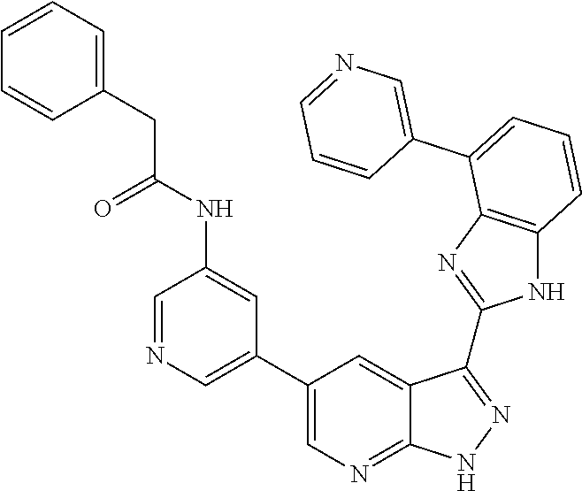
N1=CC=CC(C2=CC=CC3=C2N=C(C2=NNC4=NC=C(C5=CN=CC(NC(CC6=CC=CC=C6)=O)=C5)C=C42)N3)=C1
